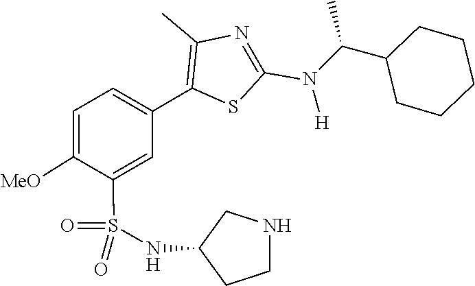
C(C1CCCCC1)(N(C1=NC(C)=C(C2=CC=C([MeO])C(S(=O)(=O)NC3CNCC3)=C2)S1)[H])C
